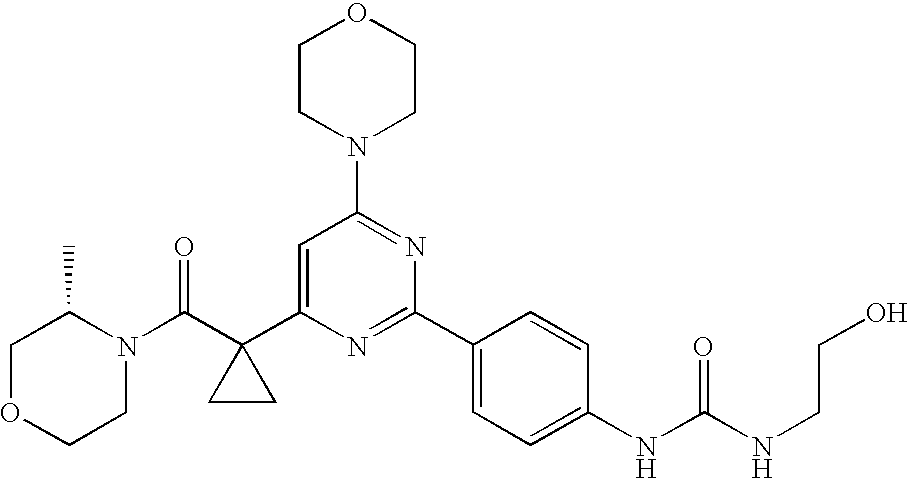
N1(C(C2(C3=CC(N4CCOCC4)=NC(C4=CC=C(NC(=O)NCCO)C=C4)=N3)CC2)=O)C(C)COCC1
